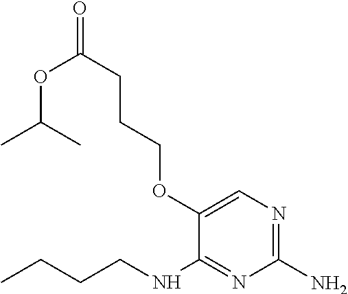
C1(OCCCC(=O)OC(C)C)=CN=C(N)N=C1NCCCC
